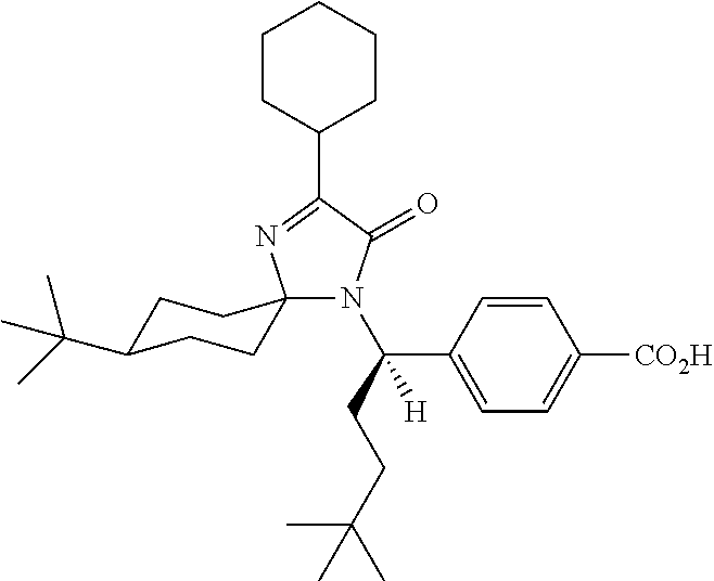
C1C(C(C)(C)C)CCC2(C1)N(C(CCC(C)(C)C)(C1=CC=C([CO2H])C=C1)[H])C(=O)C(C1CCCCC1)=N2
